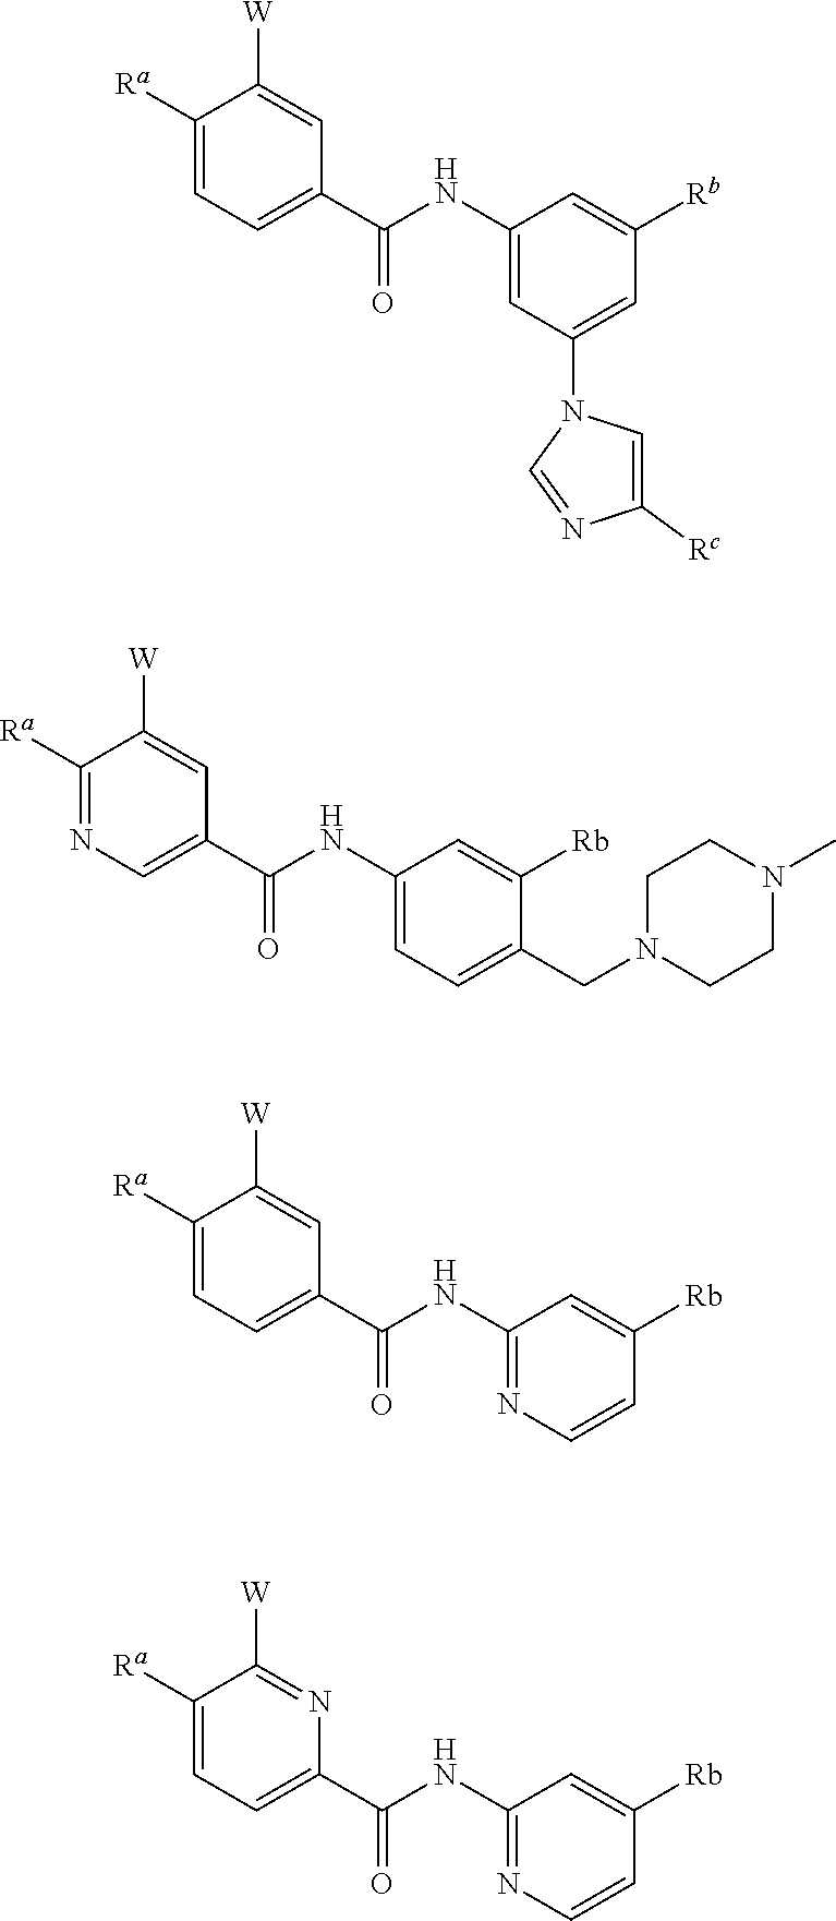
C1([Ra])=CC=C(C(NC2=CC(N3C=C([Rc])N=C3)=CC([Rb])=C2)=O)C=C1[W].C1([Ra])=NC=C(C(NC2=CC=C(CN3CCN(C)CC3)C([Rb])=C2)=O)C=C1[W].C1([Ra])=CC=C(C(NC2=NC=CC([Rb])=C2)=O)C=C1[W].C1([Ra])=CC=C(C(NC2=NC=CC([Rb])=C2)=O)N=C1[W]
